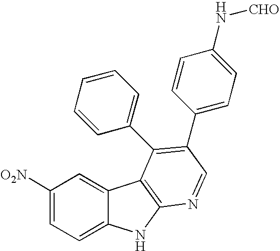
C1([O2N])=CC=C2C(=C1)C1=C(N2)N=CC(C2=CC=C(N[CHO])C=C2)=C1C1=CC=CC=C1
